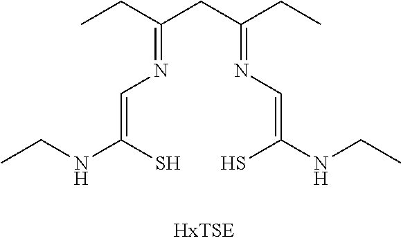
CCNC(S)=CN=C(CC(CC)=NC=C(NCC)S)CC
